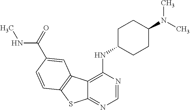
C12=NC=NC(NC3CCC(N(C)C)CC3)=C1C1=C(S2)C=CC(C(NC)=O)=C1
